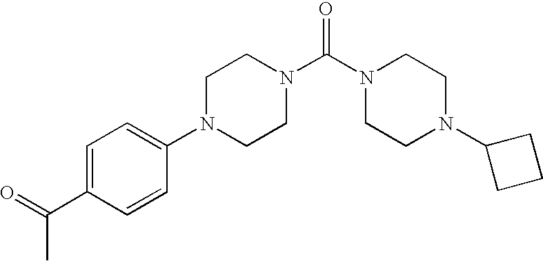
C1=C(C(=O)C)C=CC(N2CCN(C(N3CCN(C4CCC4)CC3)=O)CC2)=C1
